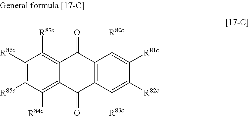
C1([R86c])=C([R85c])C([R84c])=C2C(=C1[R87c])C(=O)C1=C(C([R83c])=C([R82c])C([R81c])=C1[R80c])C2=O
